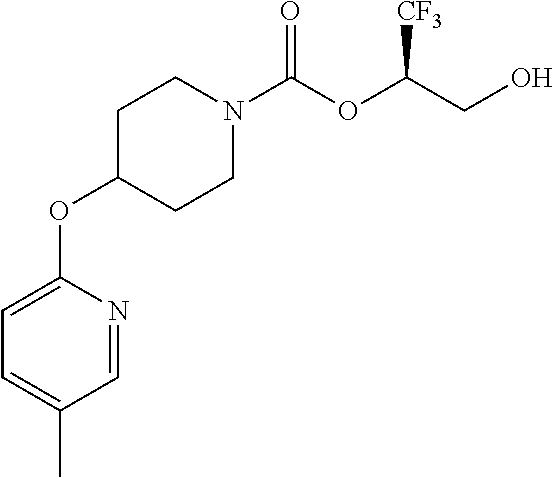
O(C1CCN(C(OC(CO)[CF3])=O)CC1)C1=CC=C(C)C=N1
